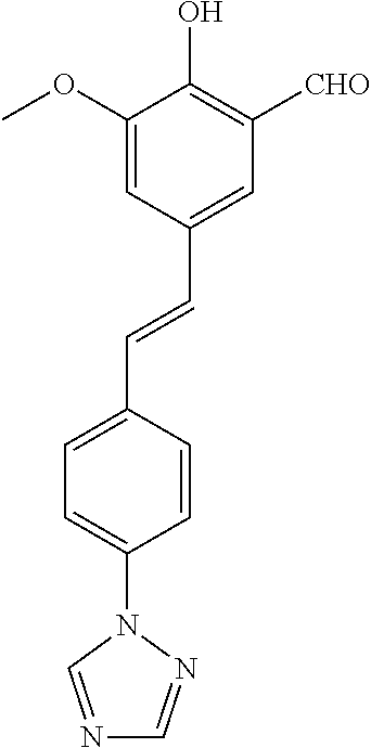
C1=C(OC)C(O)=C([CHO])C=C1C=CC1=CC=C(N2C=NC=N2)C=C1
